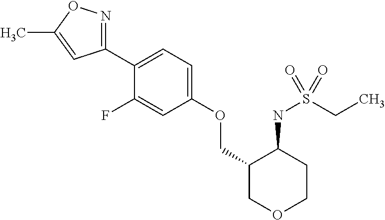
C1(C2=CC=C(OCC3COCCC3NS(CC)(=O)=O)C=C2F)=NOC(C)=C1
